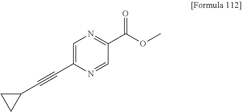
C1(C#CC2=CN=C(C(OC)=O)C=N2)CC1
